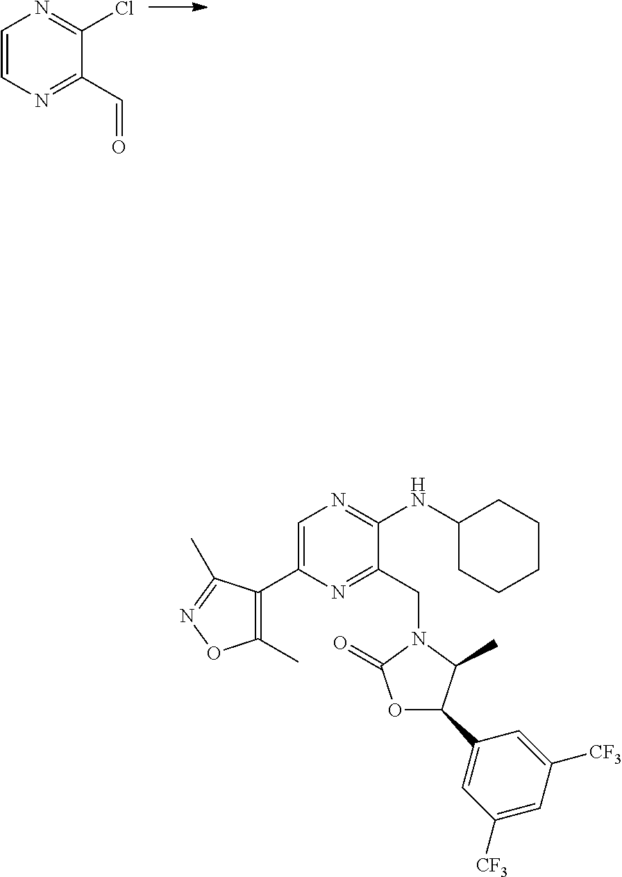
O=CC1=NC=CN=C1Cl.O1C(=O)N(CC2=NC(C3=C(C)ON=C3C)=CN=C2NC2CCCCC2)C(C)C1C1=CC([CF3])=CC([CF3])=C1
